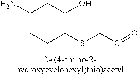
C1(N)CCC(SCC=O)C(O)C1
